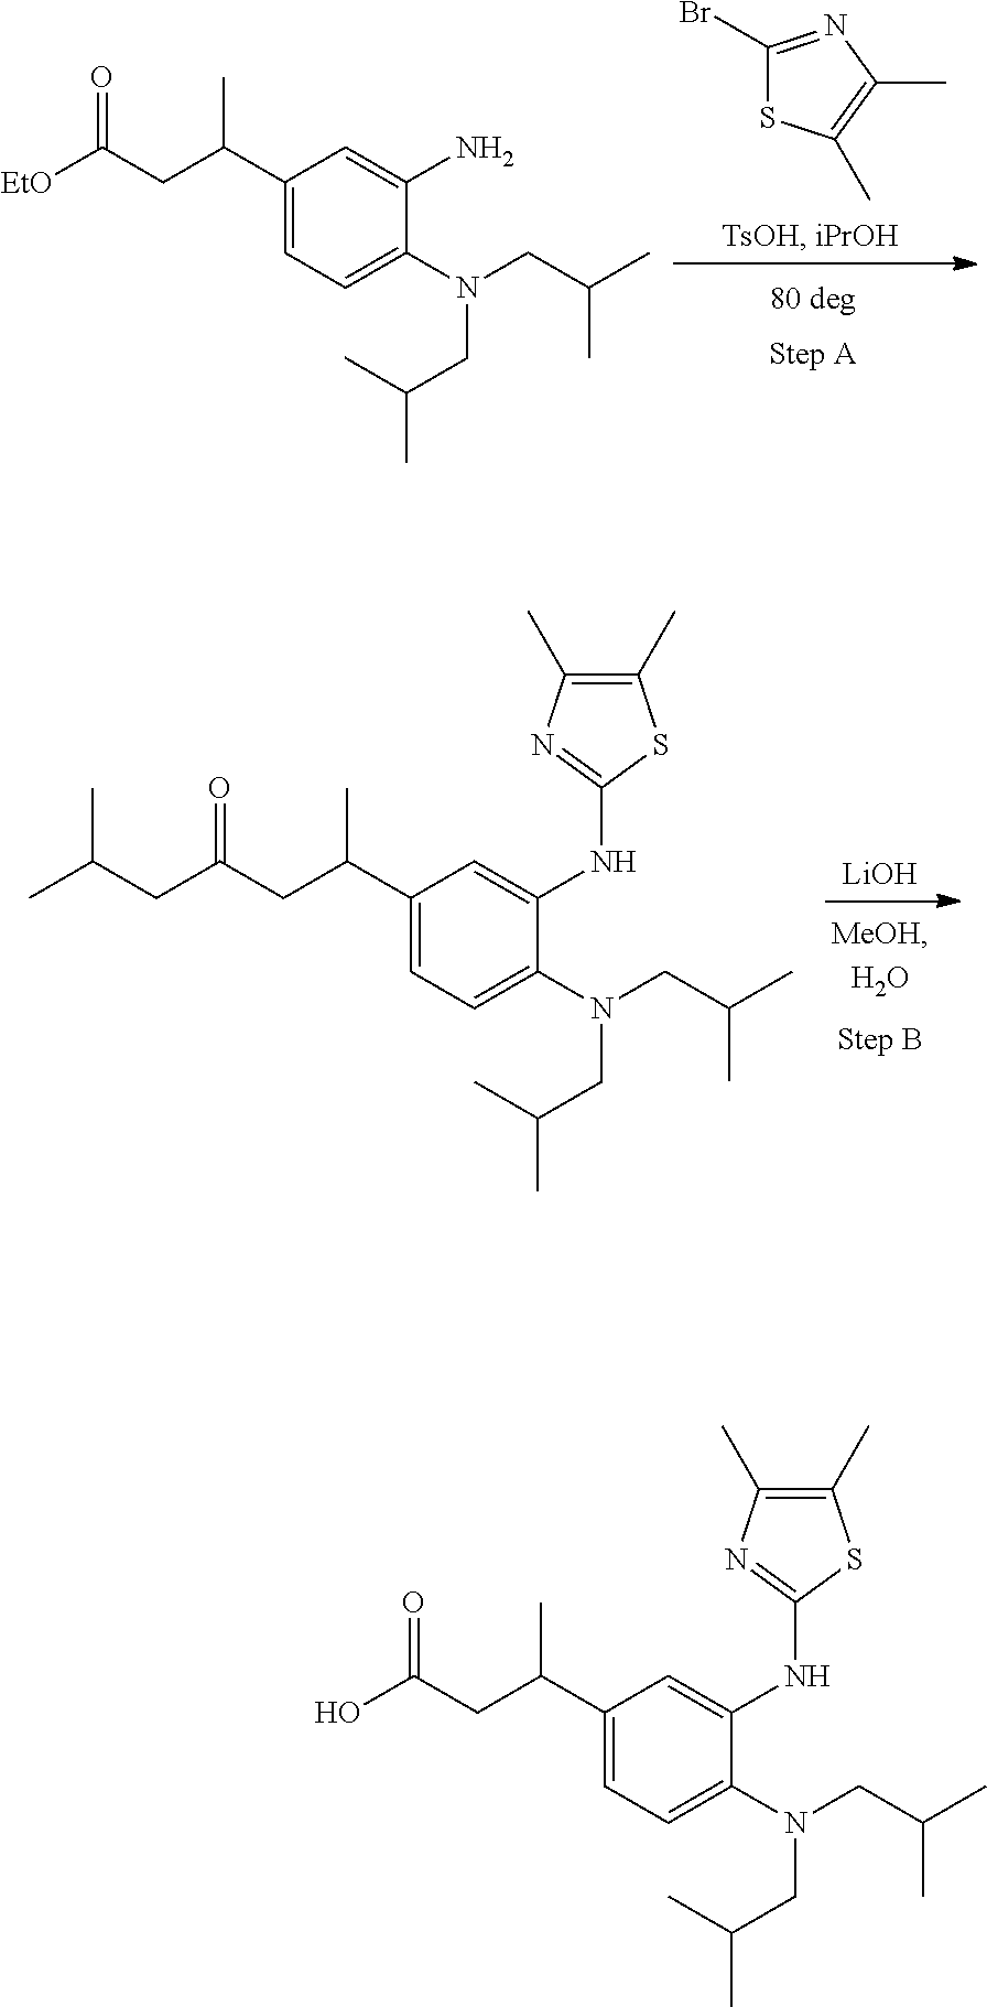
C1(Br)=NC(C)=C(C)S1.C1(C(CC([EtO])=O)C)=CC=C(N(CC(C)C)CC(C)C)C(N)=C1.[LiOH].C1(C(CC(CC(C)C)=O)C)=CC=C(N(CC(C)C)CC(C)C)C(NC2=NC(C)=C(C)S2)=C1.C1(C(CC(O)=O)C)=CC=C(N(CC(C)C)CC(C)C)C(NC2=NC(C)=C(C)S2)=C1
